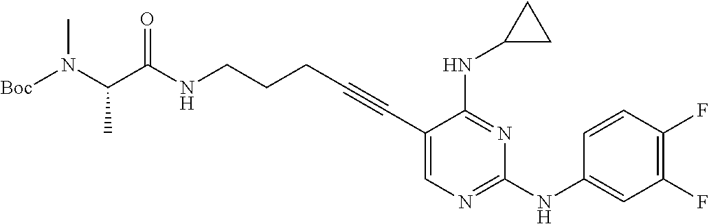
[Boc]N(C(C(NCCCC#CC1=CN=C(NC2=CC(F)=C(F)C=C2)N=C1NC1CC1)=O)C)C
